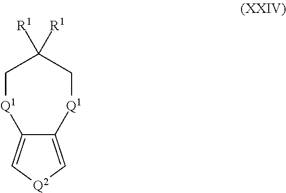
C12=C[Q2]C=C1[Q1]CC([R1])([R1])C[Q1]2
